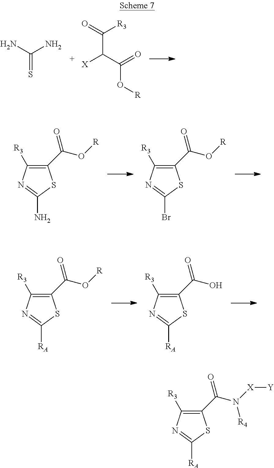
C(=S)(N)N.C(O[R])(C(C([R3])=O)[X])=O.C1(C(=O)O[R])=C([R3])N=C(N)S1.C1(C(=O)O[R])=C([R3])N=C(Br)S1.C1(C(=O)O)=C([R3])N=C([RA])S1.C1(C(=O)O[R])=C([R3])N=C([RA])S1.C1(C(=O)N([X][Y])[R4])=C([R3])N=C([RA])S1
